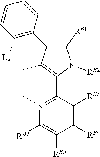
C1(C2=C([RB1])N([RB2])C(C3=N(C)C([RB6])=C([RB5])C([RB4])=C3[RB3])=C2C)=C([LA])C=CC=C1
